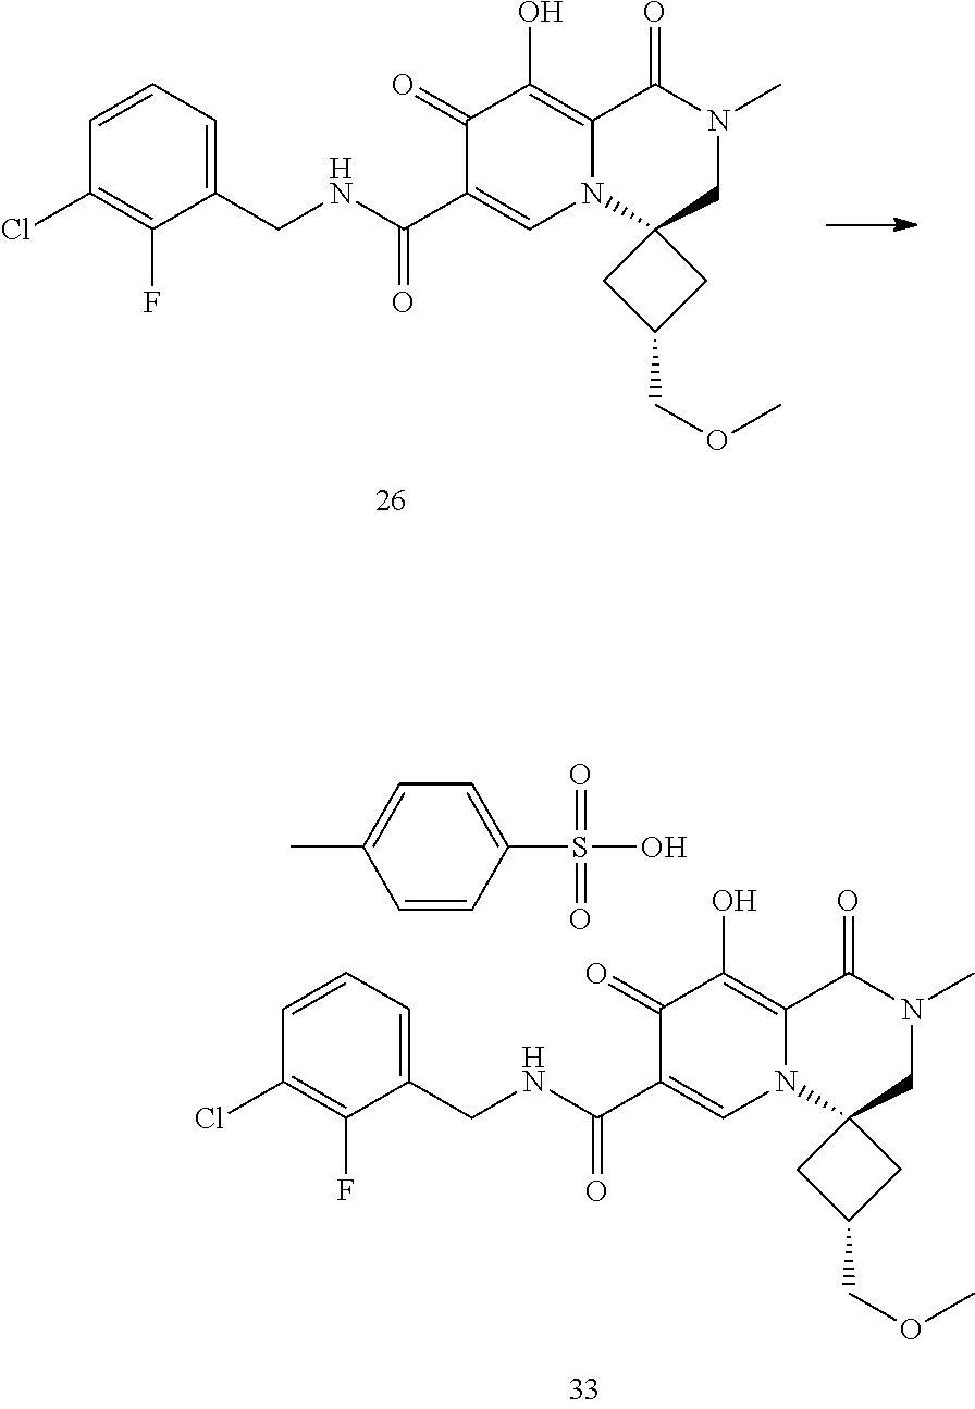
C1(Cl)=C(F)C(CNC(C2=CN3C(=C(O)C2=O)C(=O)N(C)CC32CC(COC)C2)=O)=CC=C1.C1(Cl)=C(F)C(CNC(C2=CN3C(=C(O)C2=O)C(=O)N(C)CC32CC(COC)C2)=O)=CC=C1.C1=CC(S(O)(=O)=O)=CC=C1C
